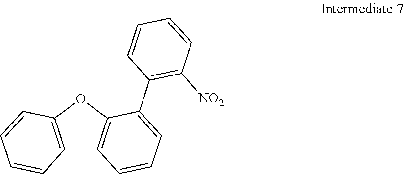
C12=C(OC3=C1C=CC=C3C1=C([NO2])C=CC=C1)C=CC=C2
